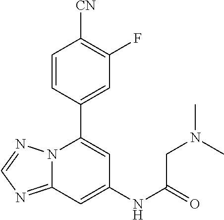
C12=NC=NN1C(C1=CC(F)=C([CN])C=C1)=CC(NC(=O)CN(C)C)=C2
